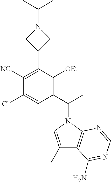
C1([NC])=C(C2CN(C(C)C)C2)C([OEt])=C(C(C)N2C=C(C)C3=C2N=CN=C3N)C=C1Cl
